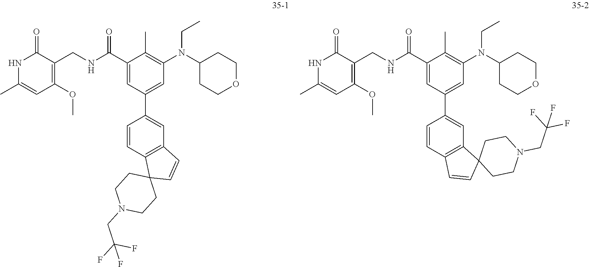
C1(C(NCC2=C(OC)C=C(C)NC2=O)=O)=CC(C2=CC3=C(C=C2)C2(C=C3)CCN(CC(F)(F)F)CC2)=CC(N(C2CCOCC2)CC)=C1C.C1(C(NCC2=C(OC)C=C(C)NC2=O)=O)=CC(C2=CC3=C(C=C2)C=CC32CCN(CC(F)(F)F)CC2)=CC(N(C2CCOCC2)CC)=C1C
